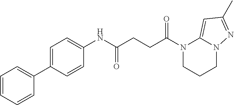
N1(C(=O)CCC(=O)NC2=CC=C(C3=CC=CC=C3)C=C2)CCCN2C1=CC(C)=N2
